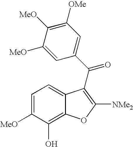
C1=C([MeO])C(O)=C2C(=C1)C(C(C1=CC([OMe])=C([MeO])C([MeO])=C1)=O)=C([NMe2])O2
